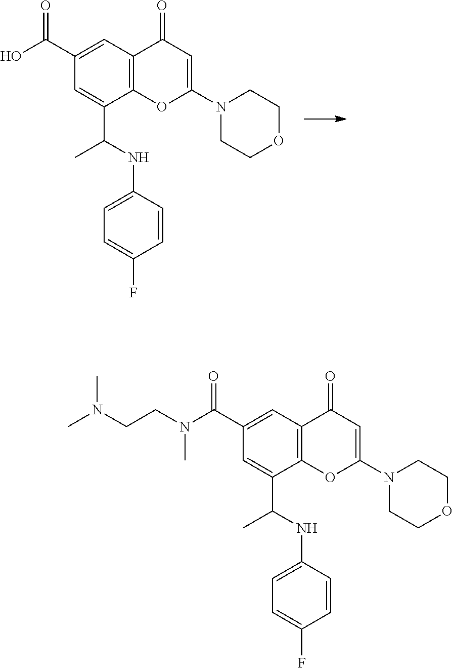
C1=C(C(O)=O)C=C(C(C)NC2=CC=C(F)C=C2)C2=C1C(=O)C=C(N1CCOCC1)O2.C1=C(C(=O)N(CCN(C)C)C)C=C(C(NC2=CC=C(F)C=C2)C)C2=C1C(=O)C=C(N1CCOCC1)O2
